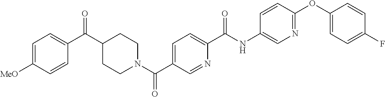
N1(C(C2=CC=C(C(NC3=CN=C(OC4=CC=C(F)C=C4)C=C3)=O)N=C2)=O)CCC(C(C2=CC=C([MeO])C=C2)=O)CC1
